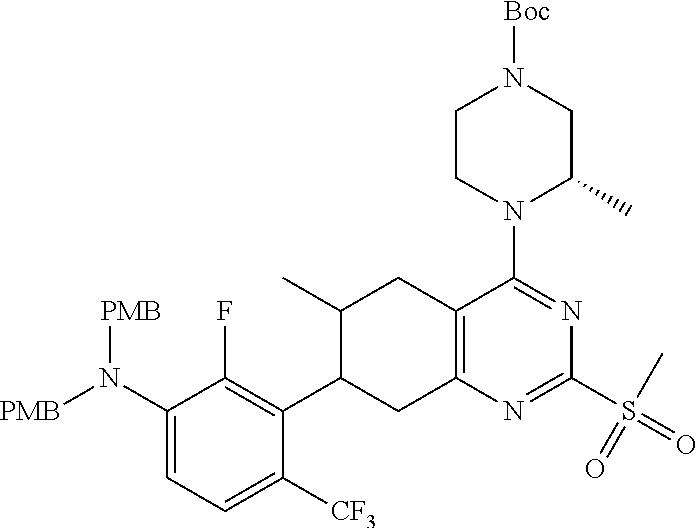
C1([CF3])=CC=C(N([PMB])[PMB])C(F)=C1C1CC2=C(CC1C)C(N1C(C)CN([Boc])CC1)=NC(S(C)(=O)=O)=N2
